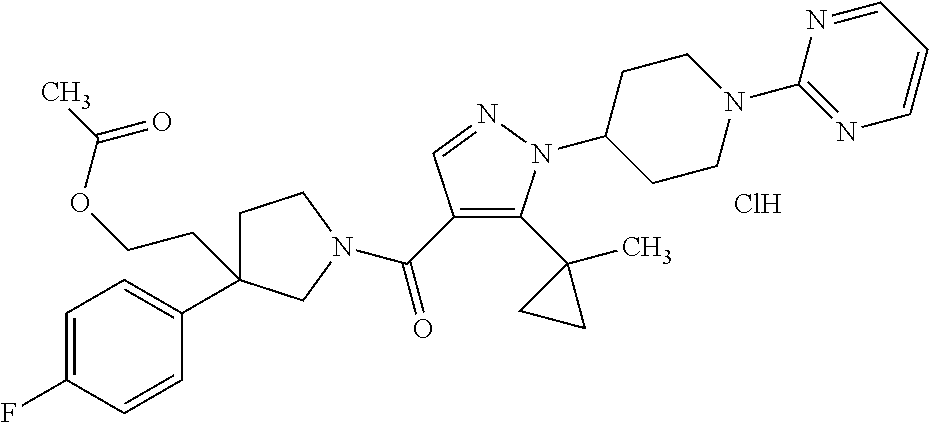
C(C1=C(C2(C)CC2)N(C2CCN(C3=NC=CC=N3)CC2)N=C1)(=O)N1CC(C2=CC=C(F)C=C2)(CCOC(C)=O)CC1.Cl
